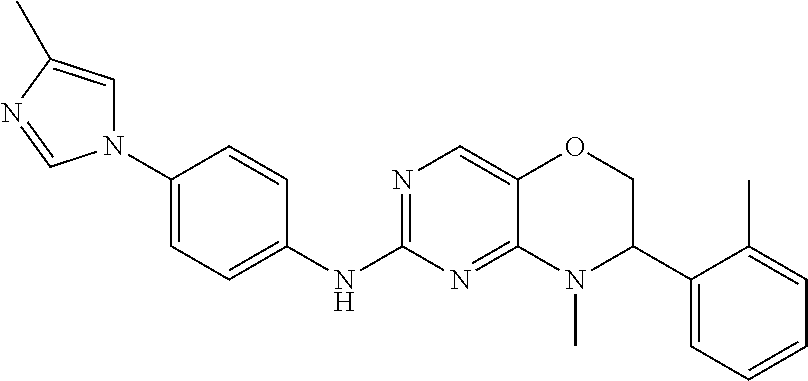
N1(C2=CC=C(NC3=NC=C4C(=N3)N(C)C(C3=CC=CC=C3C)CO4)C=C2)C=C(C)N=C1
